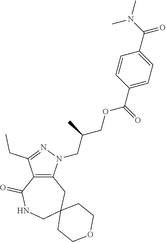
C12=C(N(CC(COC(C3=CC=C(C(=O)N(C)C)C=C3)=O)C)N=C1CC)CC1(CNC2=O)CCOCC1
